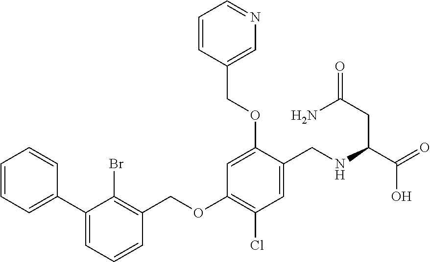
C1(C2=CC=CC=C2)=CC=CC(COC2=C(Cl)C=C(CNC(C(=O)O)CC(=O)N)C(OCC3=CN=CC=C3)=C2)=C1Br
